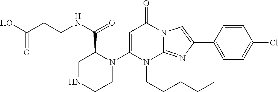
C1=C(N2CCNCC2C(NCCC(O)=O)=O)N(CCCCC)C2=NC(C3=CC=C(Cl)C=C3)=CN2C1=O
